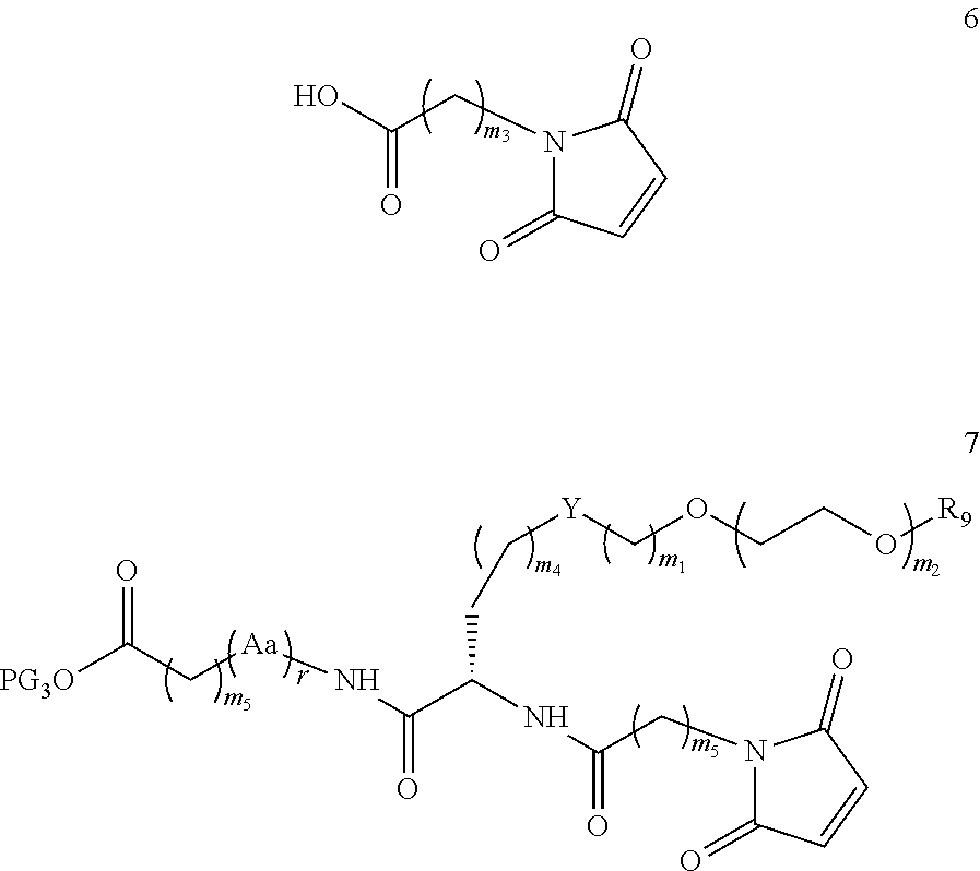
N1(CC(O)=O)C(=O)C=CC1=O.[Y](COCCO[R9])CCC(C(N[Aa]CC([PG3O])=O)=O)NC(CN1C(=O)C=CC1=O)=O
